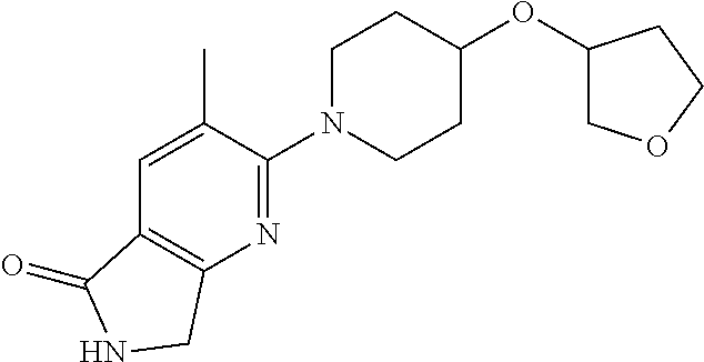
C1N(C2=NC3=C(C=C2C)C(=O)NC3)CCC(OC2COCC2)C1
